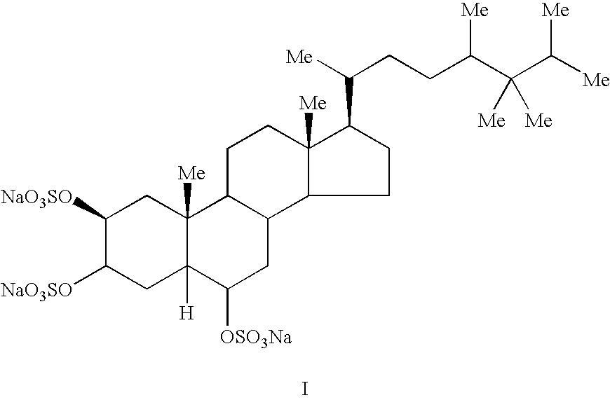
C1([NaO3SO])C([NaO3SO])CC2([H])C([Me])(C1)C1C(CC2[OSO3Na])C2C([Me])(CC1)C(C(CCC(C(C([Me])[Me])([Me])[Me])[Me])[Me])CC2.I
